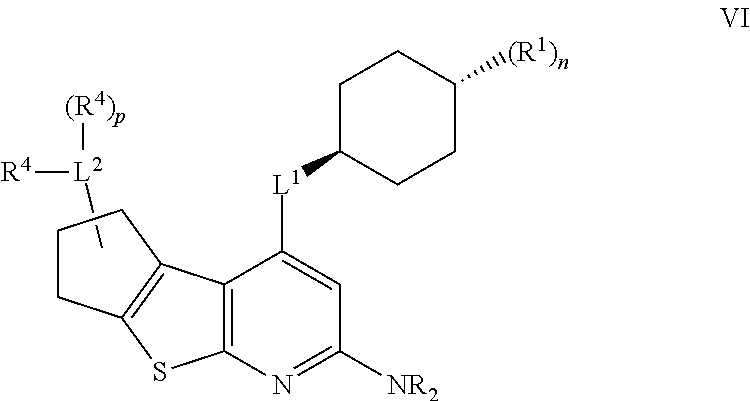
[R4][L2]([(R4)p])C.C12=C(N=C([NR2])C=C1[L1]C1CCC([(R1)n])CC1)SC1=C2CCC1
